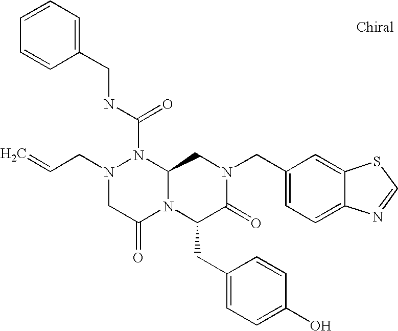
C(N1CC(=O)N2C(N1C(NCC1=CC=CC=C1)=O)CN(CC1=CC=C3C(=C1)SC=N3)C(=O)C2CC1=CC=C(O)C=C1)C=C
